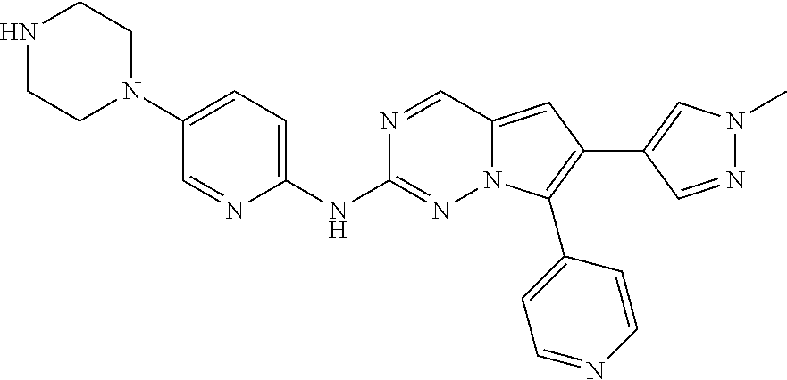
N1CCN(C2=CC=C(NC3=NN4C(=CC(C5=CN(C)N=C5)=C4C4=CC=NC=C4)C=N3)N=C2)CC1
